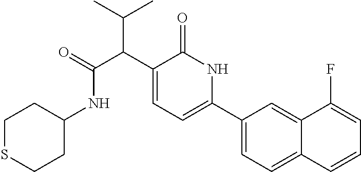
C1(C2=CC=C(C(C(C)C)C(NC3CCSCC3)=O)C(=O)N2)=CC=C2C(=C1)C(F)=CC=C2
